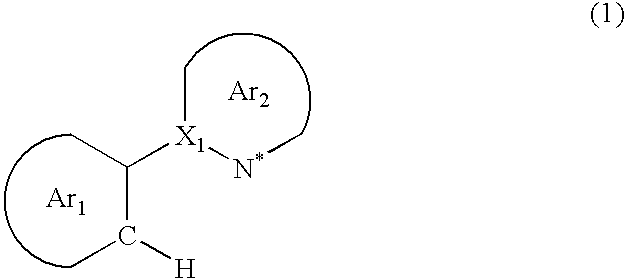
C(C([H])C)(C)[X1](C)[N*]C.[Ar1].[Ar2]
